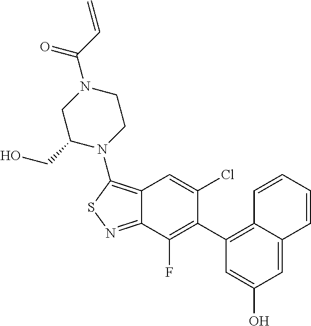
C12=C(N3CCN(C(=O)C=C)CC3CO)SN=C1C(F)=C(C1=C3C(=CC(O)=C1)C=CC=C3)C(Cl)=C2
